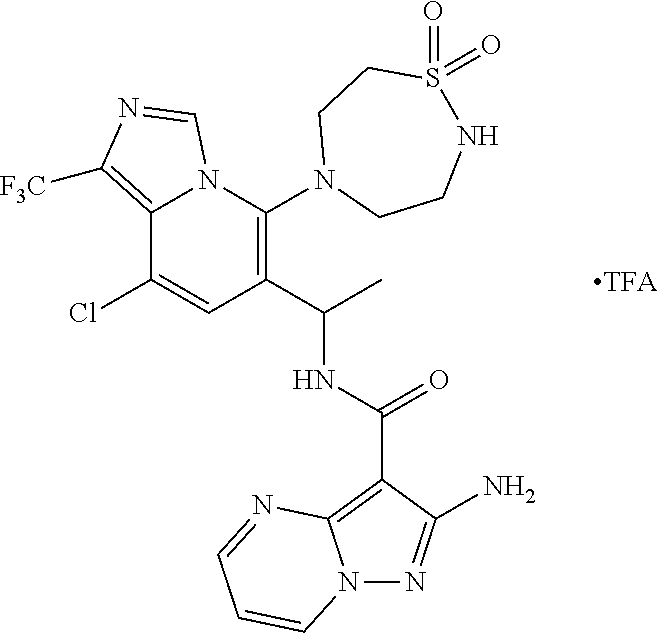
C12=C([F3C])N=CN1C(N1CCNS(=O)(=O)CC1)=C(C(C)NC(C1=C3N(N=C1N)C=CC=N3)=O)C=C2Cl
